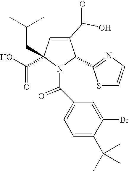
C1(C(O)=O)=CC(C(=O)O)(CC(C)C)N(C(C2=CC=C(C(C)(C)C)C(Br)=C2)=O)C1C1=NC=CS1
